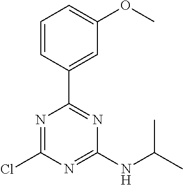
N1=C(Cl)N=C(NC(C)C)N=C1C1=CC(OC)=CC=C1
